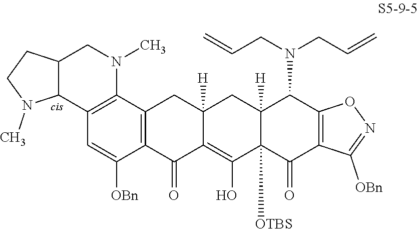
C12([H])C([OTBS])(C(=O)C3=C(C1N(CC=C)CC=C)ON=C3[OBn])C(O)=C1C([H])(C2)CC2=C(C1=O)C([OBn])=CC1=C2N(C)CC2C1N(C)CC2
